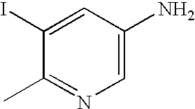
C1=C(N)C=C(I)C(C)=N1
